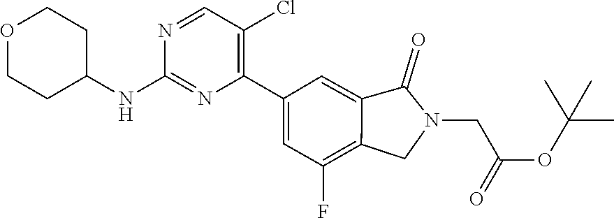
C12=C(F)C=C(C3=C(Cl)C=NC(NC4CCOCC4)=N3)C=C1C(=O)N(CC(OC(C)(C)C)=O)C2
